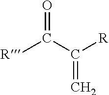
[R]C(C([R])=C)=O
